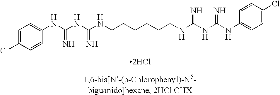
C1=C(Cl)C=CC(NC(NC(NCCCCCCNC(NC(NC2=CC=C(Cl)C=C2)=N)=N)=N)=N)=C1.[2HCl]
